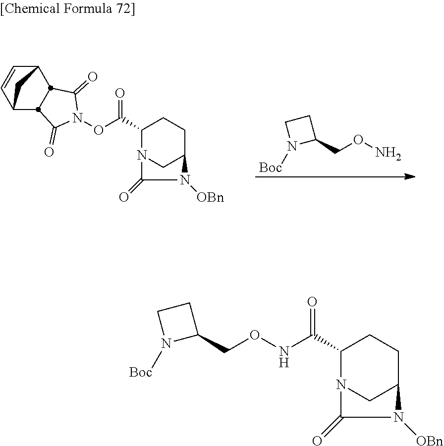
C1(C(ON2C(=O)C3C4C=CC(C3C2=O)C4)=O)N2CC(CC1)N([OBn])C2=O.C1(CON)CCN1[Boc].C1(C(NOCC2CCN2[Boc])=O)N2CC(CC1)N([OBn])C2=O
